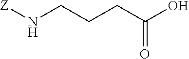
[Z]NCCCC(O)=O
